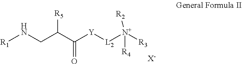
[R1]NCC(C([Y][L2][N+]([R3])([R2])[R4])=O)[R5].[X-]
